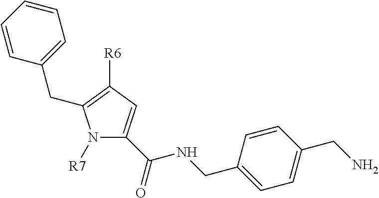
N1([R7])C(C(NCC2=CC=C(CN)C=C2)=O)=CC([R6])=C1CC1=CC=CC=C1
